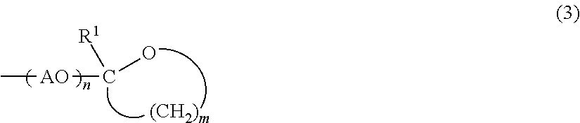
C[AO]C([R1])O.[(CH2)m]
